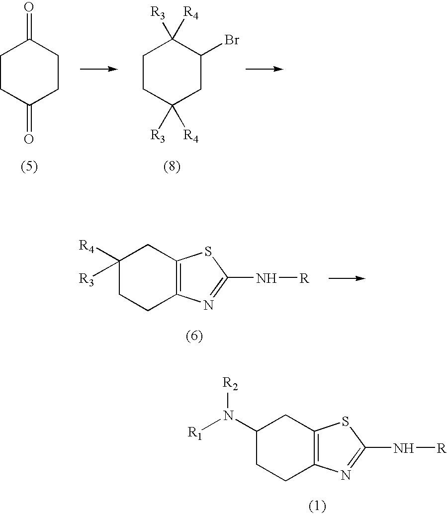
C1CC(=O)CCC1=O.C1CC([R4])([R3])CC(Br)C1([R3])[R4].C1([R3])([R4])CCC2=C(C1)SC(N[R])=N2.C1(N([R1])[R2])CCC2=C(C1)SC(N[R])=N2
